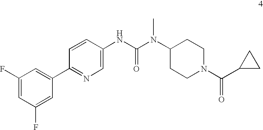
C1(C2=CC(F)=CC(F)=C2)=NC=C(NC(N(C2CCN(C(=O)C3CC3)CC2)C)=O)C=C1
